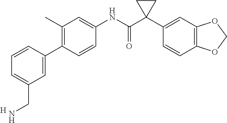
C1=CC(C2=CC(CN)=CC=C2)=C(C)C=C1NC(C1(C2=CC3=C(C=C2)OCO3)CC1)=O.[H]
